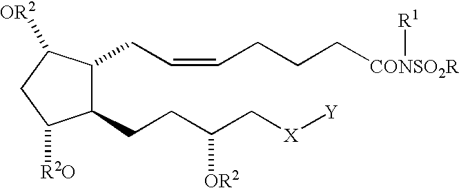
C1(CCC(C[X][Y])[OR2])C(CC=CCCC[CONSO2R][R1])C([OR2])CC1[R2O]
